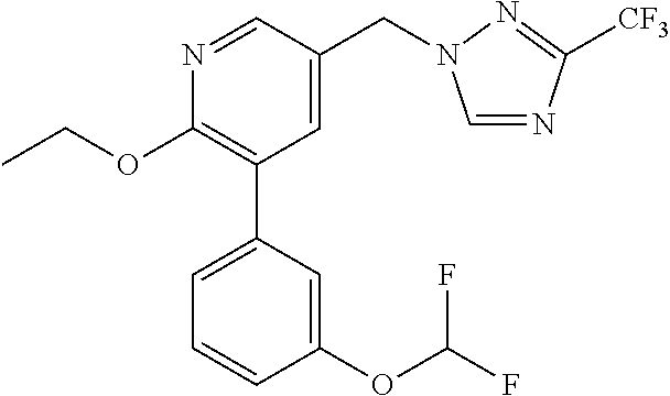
C1(OCC)=C(C2=CC=CC(OC(F)F)=C2)C=C(CN2C=NC([CF3])=N2)C=N1
